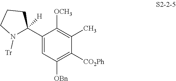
C1(C2([H])N([Tr])CCC2)=CC([OBn])=C([CO2Ph])C(C)=C1[OCH3]
